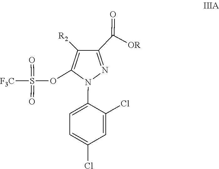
C1=C(Cl)C=C(Cl)C(N2C(OS(=O)(=O)[F3C])=C([R2])C(C(=O)[OR])=N2)=C1
